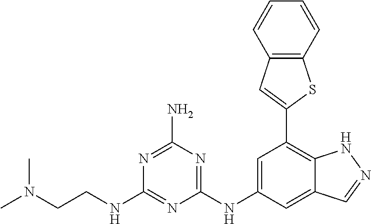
C12=CC(NC3=NC(N)=NC(NCCN(C)C)=N3)=CC(C3=CC4=C(S3)C=CC=C4)=C1NN=C2
